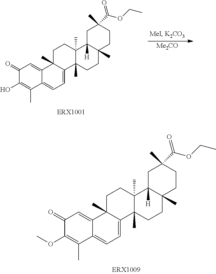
C1(=O)C(OC)=C(C)C2=CC=C3C(C)(C2=C1)CCC1(C)C3(C)CCC2(C)C1([H])CC(C)(C(OCC)=O)CC2.C1(=O)C(O)=C(C)C2=CC=C3C(C)(C2=C1)CCC1(C)C3(C)CCC2(C)C1([H])CC(C)(C(OCC)=O)CC2.[Me2CO]
